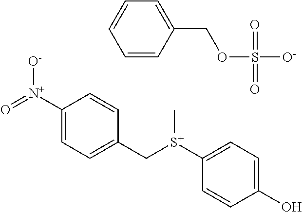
C1([N+](=O)[O-])=CC=C(C[S+](C2=CC=C(O)C=C2)C)C=C1.C1=CC(COS([O-])(=O)=O)=CC=C1
